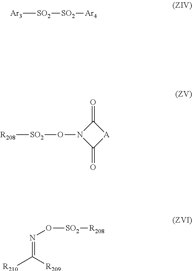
[Ar3][SO2][SO2][Ar4].N1(O[SO2][R208])C(=O)[A]C1=O.N(=C([R209])[R210])O[SO2][R208]
